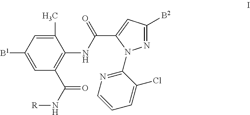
C1(C)=CC([B1])=CC(C(N[R])=O)=C1NC(C1=CC([B2])=NN1C1=NC=CC=C1Cl)=O
